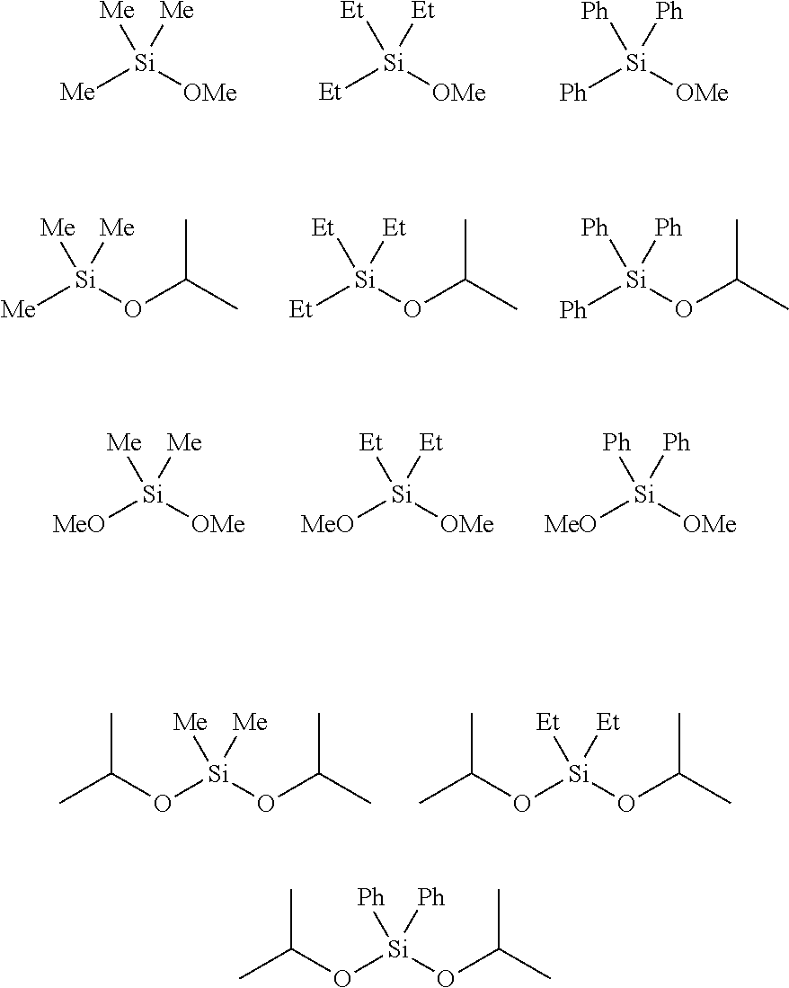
[Me][Si]([OMe])([Me])[Me].[Et][Si]([OMe])([Et])[Et].[Ph][Si]([OMe])([Ph])[Ph].[Me][Si](OC(C)C)([Me])[Me].[Et][Si](OC(C)C)([Et])[Et].[Ph][Si](OC(C)C)([Ph])[Ph].[MeO][Si]([OMe])([Me])[Me].[MeO][Si]([OMe])([Et])[Et].[MeO][Si]([OMe])([Ph])[Ph].O([Si](OC(C)C)([Me])[Me])C(C)C.O([Si](OC(C)C)([Et])[Et])C(C)C.O([Si](OC(C)C)([Ph])[Ph])C(C)C
